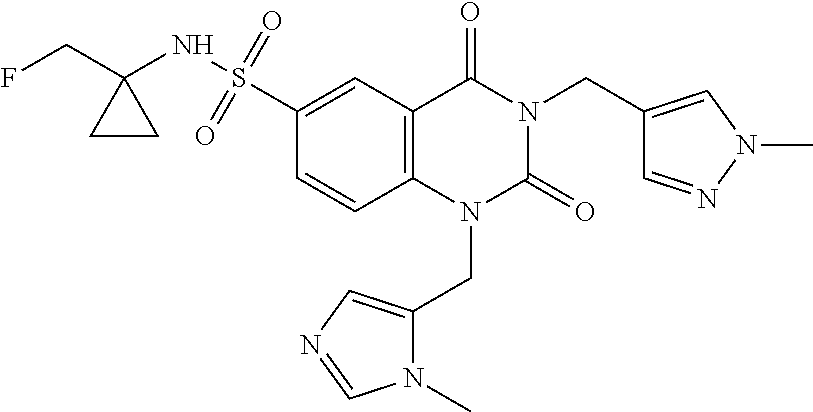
FCC1(NS(=O)(=O)C2=CC3=C(C=C2)N(CC2=CN=CN2C)C(=O)N(CC2=CN(C)N=C2)C3=O)CC1
